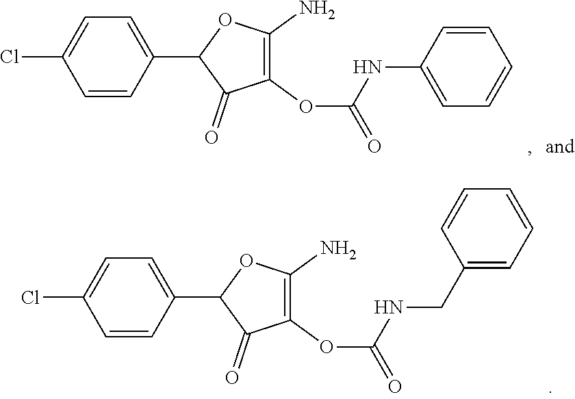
C1=CC(C2C(=O)C(OC(NCC3=CC=CC=C3)=O)=C(N)O2)=CC=C1Cl.C1=CC(C2C(=O)C(OC(NC3=CC=CC=C3)=O)=C(N)O2)=CC=C1Cl
